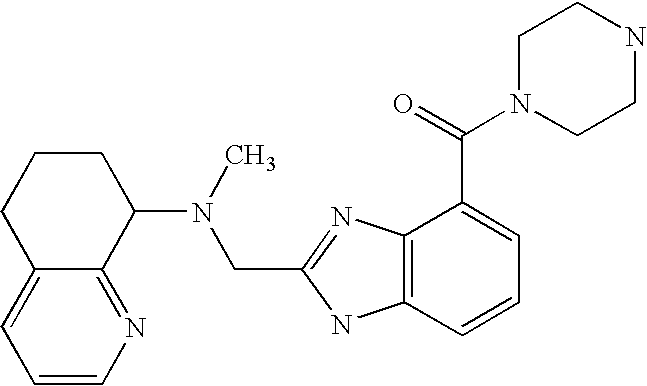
C1=CN=C2C(=C1)CCCC2N(CC1=NC2=C(N1)C=CC=C2C(=O)N1CCNCC1)C
